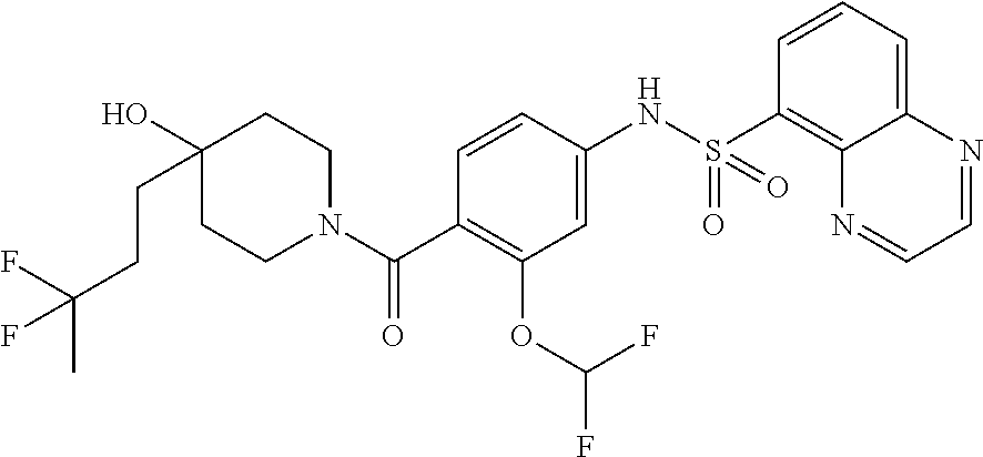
C1CN(C(C2=C(OC(F)F)C=C(NS(=O)(=O)C3=C4C(=CC=C3)N=CC=N4)C=C2)=O)CCC1(O)CCC(C)(F)F
